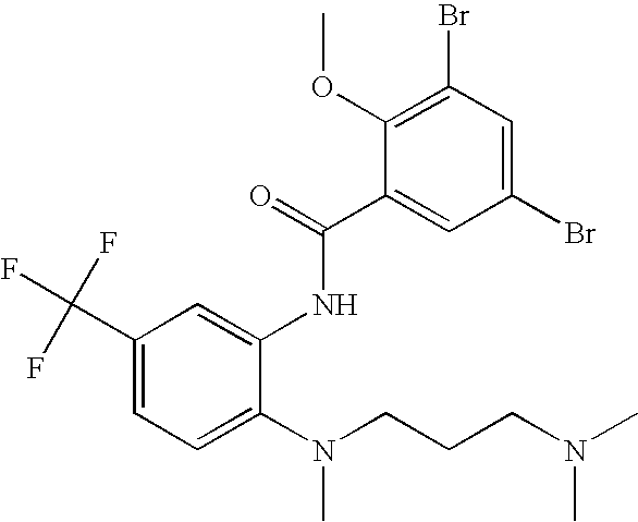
FC(C1=CC=C(N(CCCN(C)C)C)C(NC(C2=CC(Br)=CC(Br)=C2OC)=O)=C1)(F)F
